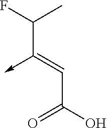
C(C(O)=O)=C(->C)C(C)F
